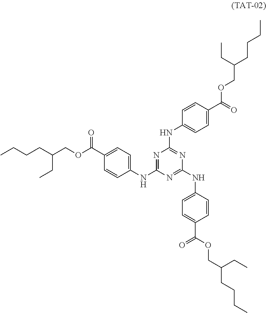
CCCCC(COC(C1=CC=C(NC2=NC(NC3=CC=C(C(=O)OCC(CCCC)CC)C=C3)=NC(NC3=CC=C(C(=O)OCC(CC)CCCC)C=C3)=N2)C=C1)=O)CC
